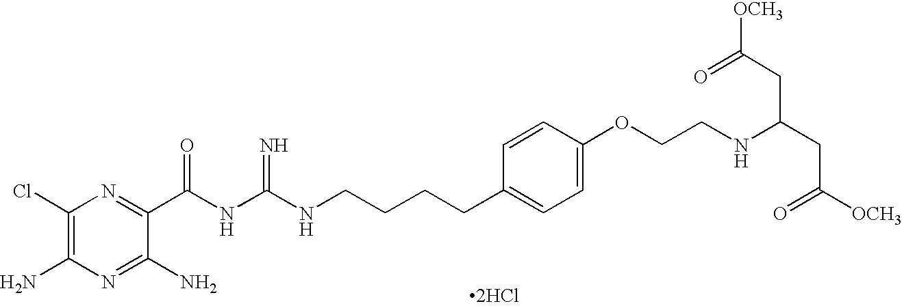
C1(Cl)=C(N)N=C(N)C(C(NC(NCCCCC2=CC=C(OCCNC(CC([OCH3])=O)CC([OCH3])=O)C=C2)=N)=O)=N1.[2HCl]
